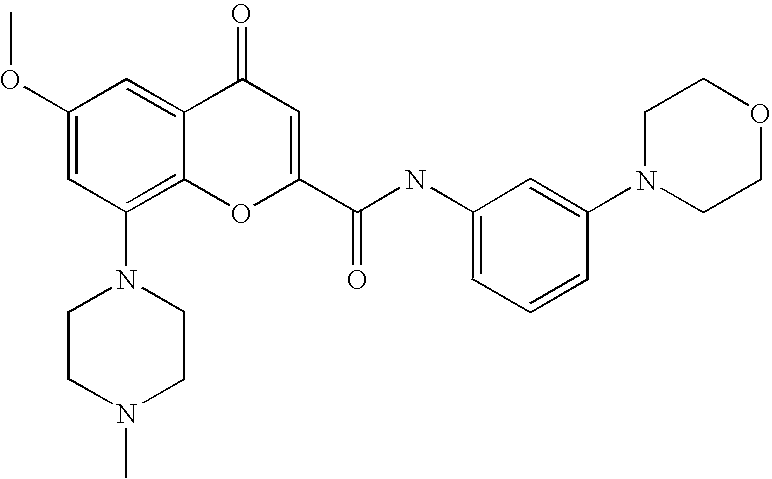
N1(C2=C3C(=CC(OC)=C2)C(=O)C=C(C(NC2=CC=CC(N4CCOCC4)=C2)=O)O3)CCN(C)CC1
